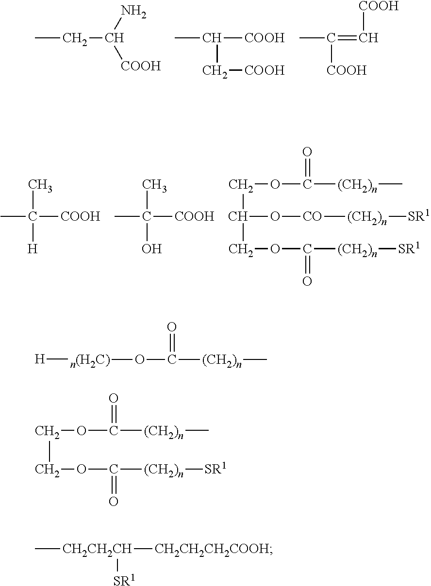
CCC([COOH])N.CC([COOH])C[COOH].CC(=C[COOH])[COOH].CC([COOH])(C)[H].CC([COOH])(C)O.C(O[CO][(CH2)n][SR1])(COC([(CH2)n]C)=O)COC([(CH2)n][SR1])=O.[n(H2C)]([H])OC([(CH2)n]C)=O.C(OC([(CH2)n]C)=O)COC([(CH2)n][SR1])=O.C[CH2CH2CH]([CH2CH2CH2COOH])[SR1]
